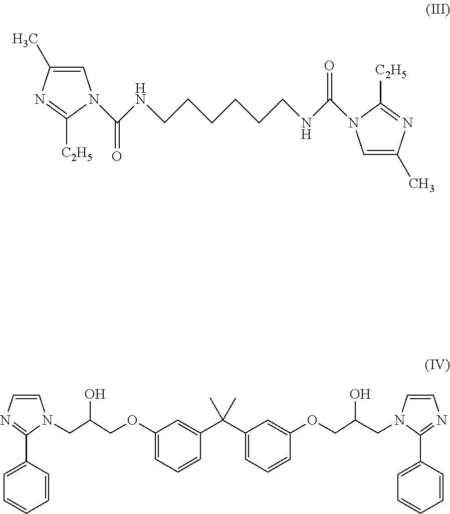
C1(OCC(CN2C=CN=C2C2=CC=CC=C2)O)=CC=CC(C(C2=CC=CC(OCC(CN3C=CN=C3C3=CC=CC=C3)O)=C2)(C)C)=C1.C1=C(C)N=C([C2H5])N1C(NCCCCCCNC(=O)N1C=C(C)N=C1[C2H5])=O
